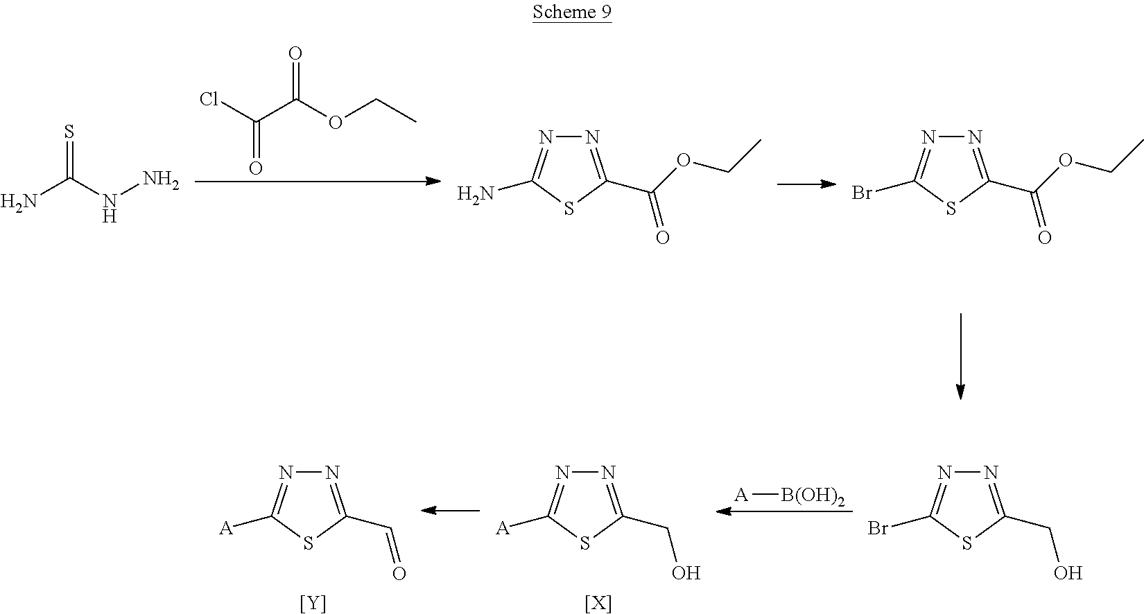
ClC(C(OCC)=O)=O.NC(NN)=S.N1=C(C(OCC)=O)SC(N)=N1.N1=C(C(OCC)=O)SC(Br)=N1.N1=C(C=O)SC([A])=N1.[Y].N1=C(CO)SC([A])=N1.[[X]].[A][B(OH)2].N1=C(CO)SC(Br)=N1
